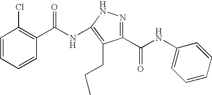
C1=CC=CC(C(NC2=C(CCC)C(C(NC3=CC=CC=C3)=O)=NN2)=O)=C1Cl
